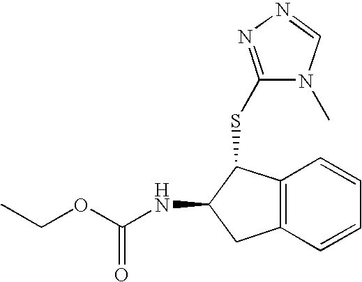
CCOC(NC1C(SC2=NN=CN2C)C2=C(C=CC=C2)C1)=O
